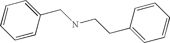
C1=CC=CC(CNCCC2=CC=CC=C2)=C1
